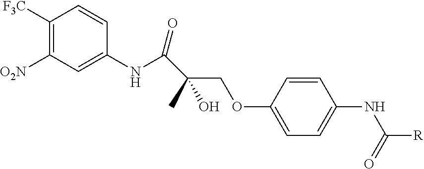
C1([F3C])=C([O2N])C=C(NC(C(COC2=CC=C(NC([R])=O)C=C2)(O)C)=O)C=C1
